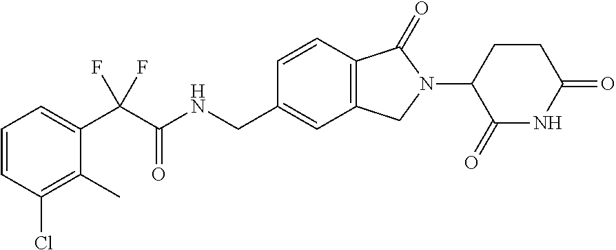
C1=CC(Cl)=C(C)C(C(C(NCC2=CC3=C(C=C2)C(=O)N(C2C(=O)NC(=O)CC2)C3)=O)(F)F)=C1
